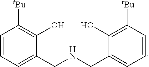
C1=CC=C(CNCC2=CC=CC([tBu])=C2O)C(O)=C1[tBu]
